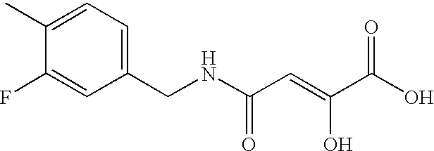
C1(C)=CC=C(CNC(C=C(C(O)=O)O)=O)C=C1F
